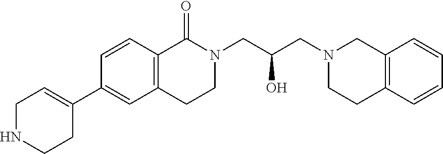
C1=CC2=C(C=C1C1=CCNCC1)CCN(CC(CN1CCC3=C(C1)C=CC=C3)O)C2=O
